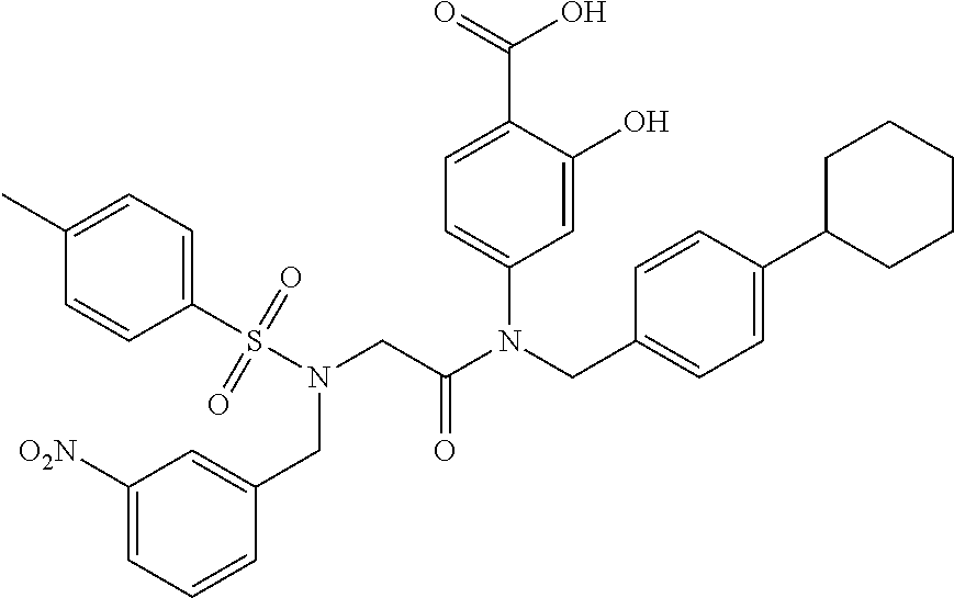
C1=C(O)C(C(=O)O)=CC=C1N(CC1=CC=C(C2CCCCC2)C=C1)C(CN(S(C1=CC=C(C)C=C1)(=O)=O)CC1=CC([O2N])=CC=C1)=O
